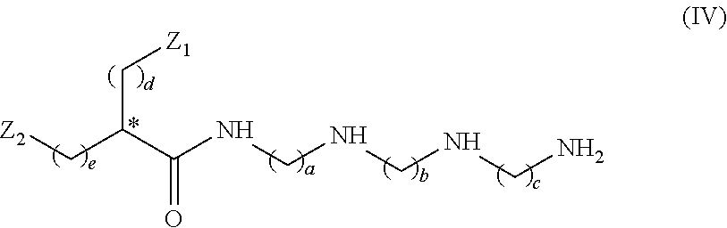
C(N)NCNCNC(C(C[Z2])C[Z1])=O
